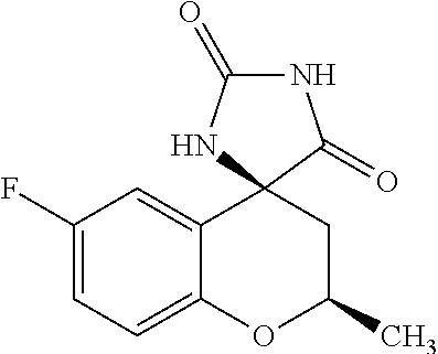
C1(F)=CC=C2C(=C1)C1(CC(C)O2)C(=O)NC(=O)N1
